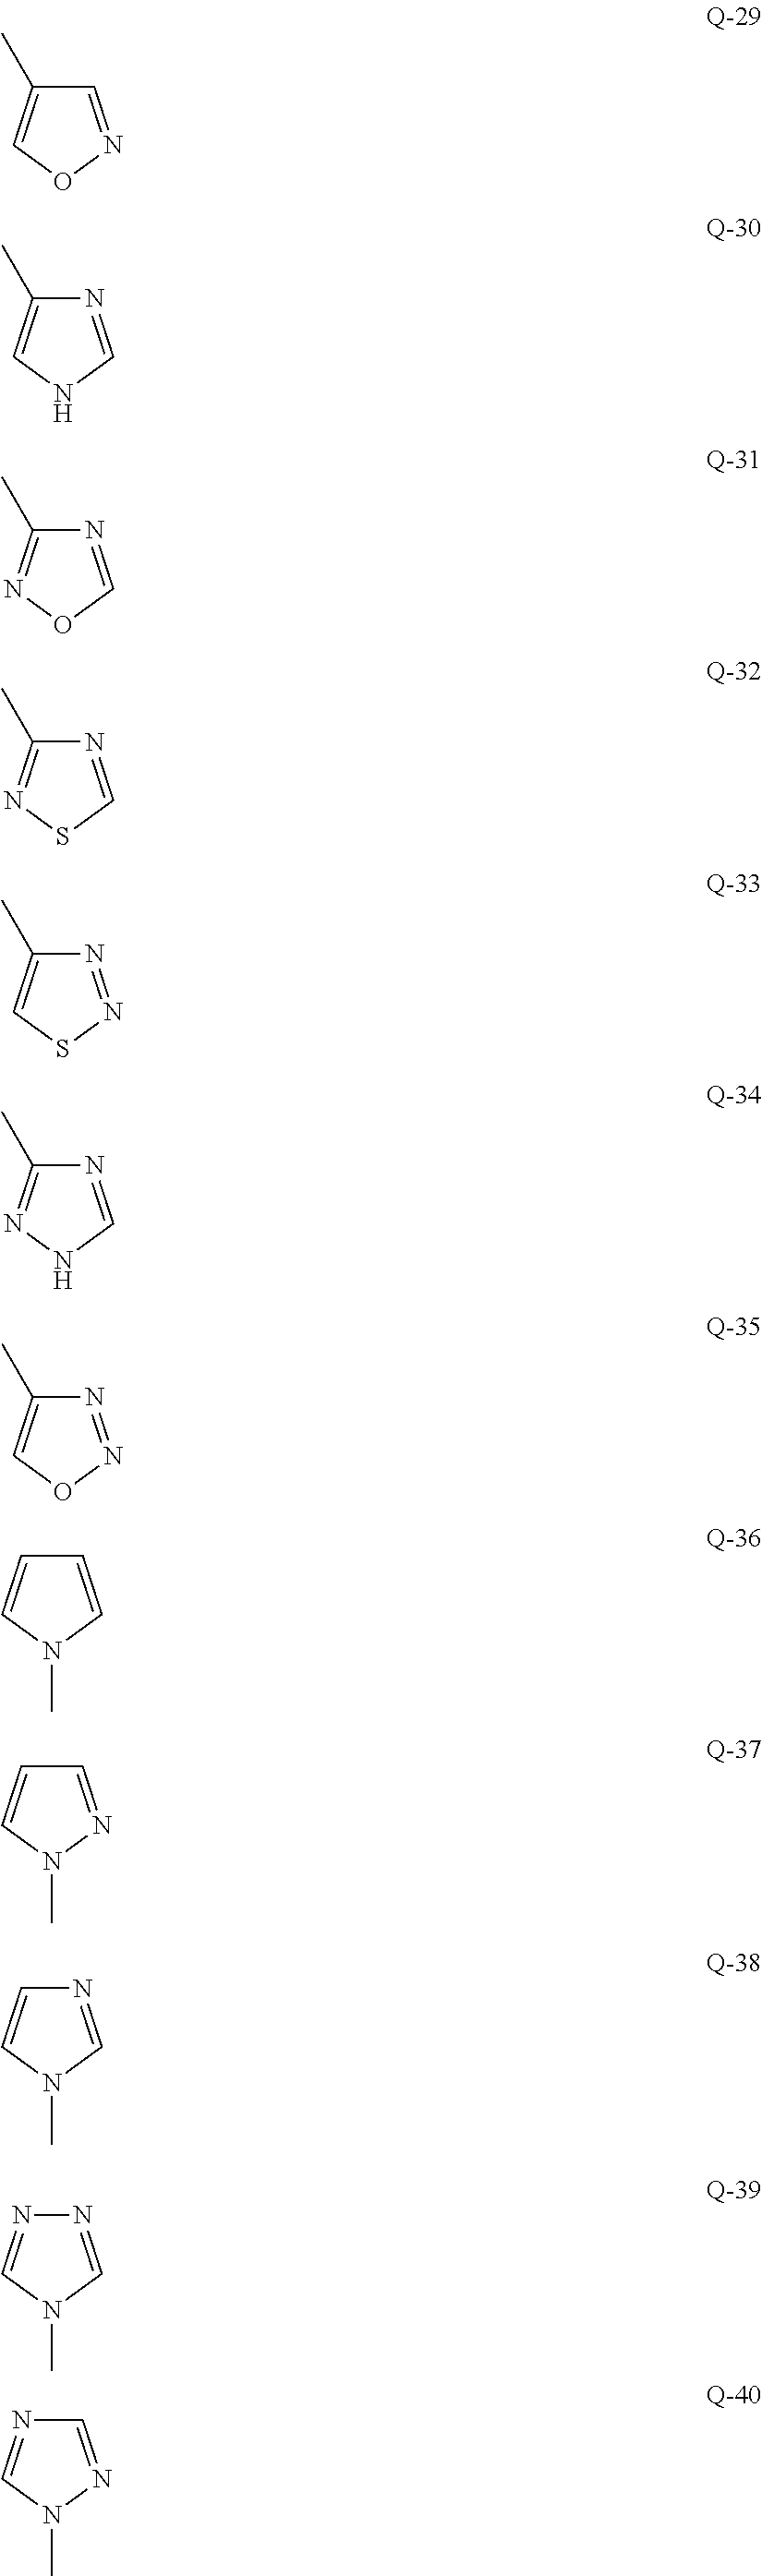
N1=NOC=C1C.N1=CN(C)C=N1.C1=NN(C)C=N1.C1=NOC=C1C.N1=CNC=C1C.N1=CON=C1C.N1=CSN=C1C.N1=NSC=C1C.N1=CNN=C1C.C1=CN(C)C=C1.C1=NN(C)C=C1.N1=CN(C)C=C1
